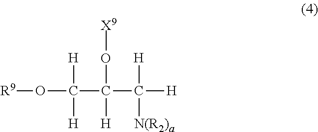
[R9]OC([H])([H])C(O[X9])([H])C([H])([N(R2)a])[H]
